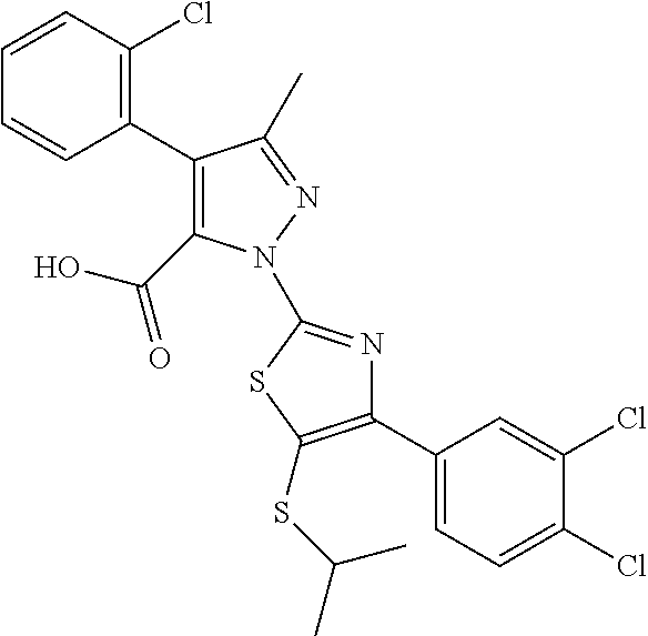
C1(C2=C(Cl)C=CC=C2)=C(C(=O)O)N(C2=NC(C3=CC=C(Cl)C(Cl)=C3)=C(SC(C)C)S2)N=C1C
